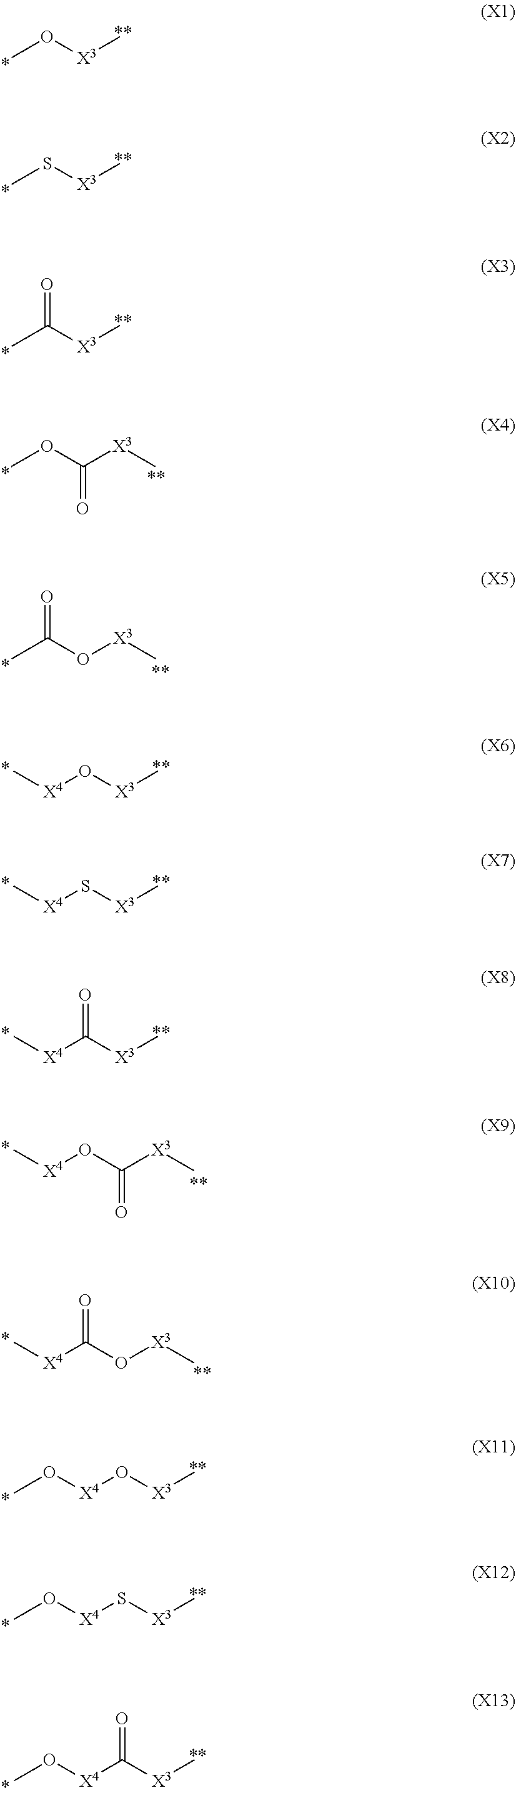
CO[X3]C.CS[X3]C.CC([X3]C)=O.O(C([X3]C)=O)C.CC(O[X3]C)=O.[X4](O[X3]C)C.[X4](S[X3]C)C.[X4](C([X3]C)=O)C.[X4](OC([X3]C)=O)C.[X4](C(O[X3]C)=O)C.[X4](O[X3]C)OC.[X4](S[X3]C)OC.[X4](C([X3]C)=O)OC
